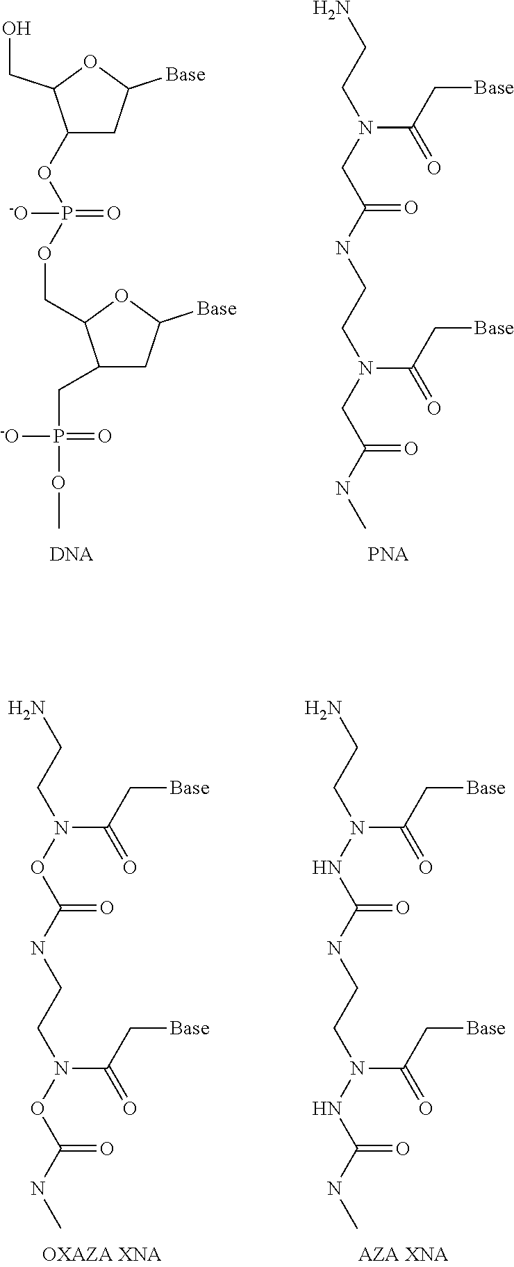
C1(OP(OCC2C(CP(OC)(=O)[-O])CC([Base])O2)(=O)[-O])CC([Base])OC1CO.NCCN(CC(NCCN(CC(NC)=O)C(C[Base])=O)=O)C(C[Base])=O.NCCN(OC(NCCN(OC(NC)=O)C(C[Base])=O)=O)C(C[Base])=O.NCCN(NC(NCCN(NC(NC)=O)C(C[Base])=O)=O)C(C[Base])=O
